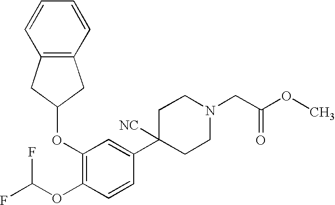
C1(OC2CC3=C(C2)C=CC=C3)=C(OC(F)F)C=CC(C2([NC])CCN(CC(OC)=O)CC2)=C1
